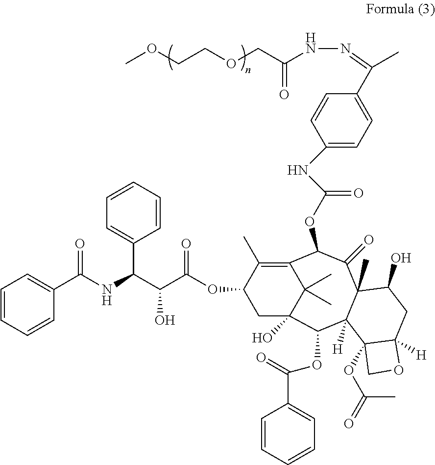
C(C(C(OC1C(C)=C2C(C)(C)C(O)(C1)C(OC(=O)C1=CC=CC=C1)C1([H])C(C)(C(=O)C2OC(NC2=CC=C(C(=NNC(COCCOC)=O)C)C=C2)=O)C(O)CC2([H])C1(OC(C)=O)CO2)=O)O)(NC(=O)C1=CC=CC=C1)C1=CC=CC=C1
